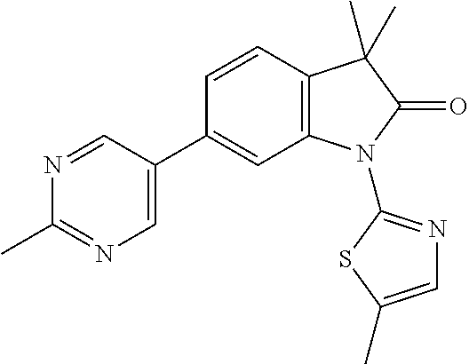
C12=C(C=CC(C3=CN=C(C)N=C3)=C1)C(C)(C)C(=O)N2C1=NC=C(C)S1
